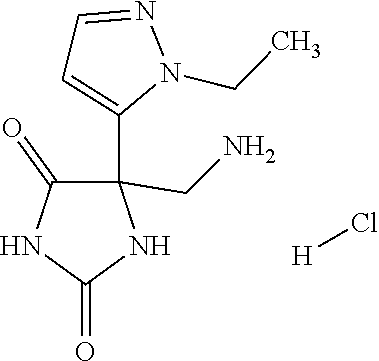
C1(=O)C(C2=CC=NN2CC)(CN)NC(=O)N1.[H]Cl
